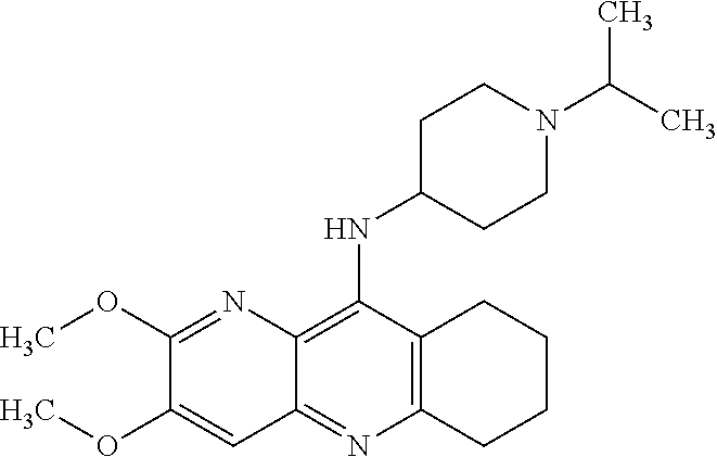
C12=C(C(NC3CCN(C(C)C)CC3)=C3C(=N1)C=C(OC)C(OC)=N3)CCCC2
